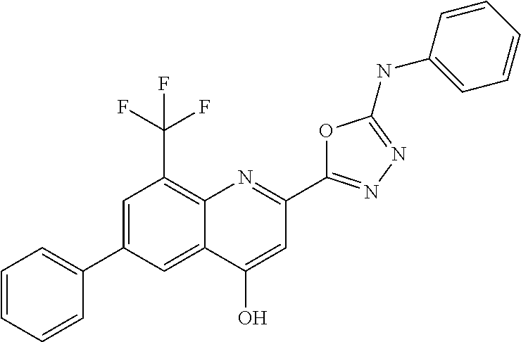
C1(O)=CC(C2=NN=C(NC3=CC=CC=C3)O2)=NC2=C(C(F)(F)F)C=C(C3=CC=CC=C3)C=C12
